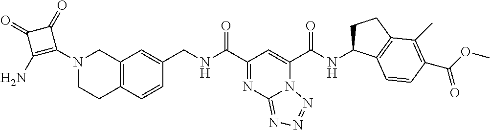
C12=C(C=CC(CNC(C3=NC4=NN=NN4C(C(NC4CCC5=C4C=CC(C(=O)OC)=C5C)=O)=C3)=O)=C1)CCN(C1=C(N)C(=O)C1=O)C2
